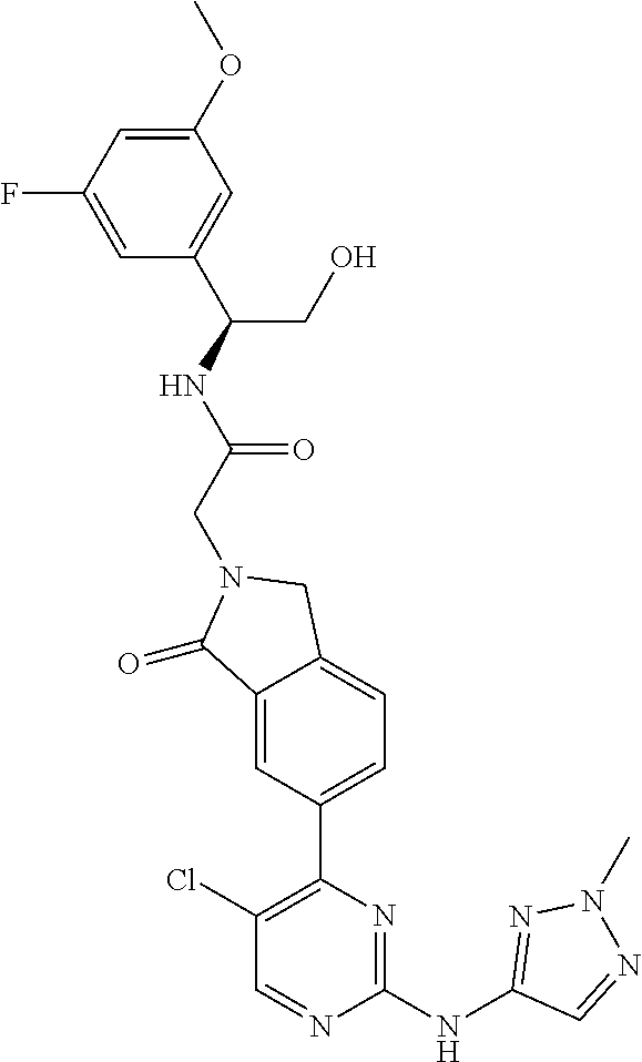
C1(=O)C2=CC(C3=C(Cl)C=NC(NC4=NN(C)N=C4)=N3)=CC=C2CN1CC(=O)NC(CO)C1=CC(OC)=CC(F)=C1
